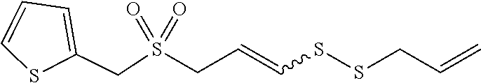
C1=CSC(CS(=O)(=O)CC=CSSCC=C)=C1
